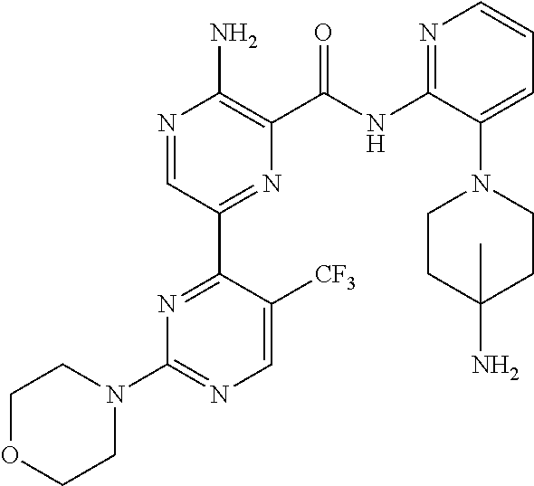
N1=CC(C2=NC(N3CCOCC3)=NC=C2[CF3])=NC(C(NC2=NC=CC=C2N2CCC(N)(C)CC2)=O)=C1N
